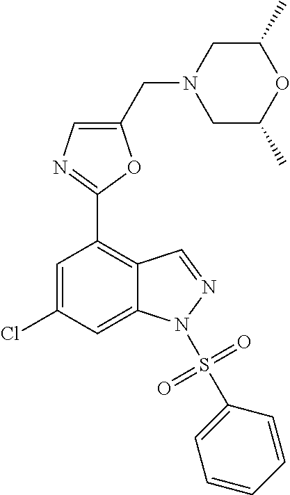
C1(CN2CC(C)OC(C)C2)=CN=C(C2=C3C(=CC(Cl)=C2)N(S(=O)(=O)C2=CC=CC=C2)N=C3)O1
